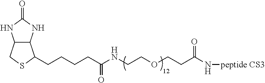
C12C(NC(=O)N1)C(CCCCC(NCCOCCC(N[peptide CS3])=O)=O)SC2
